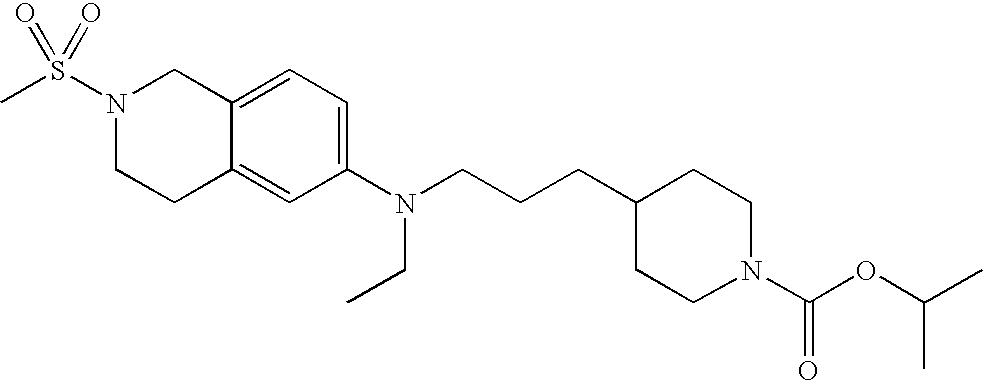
C1C2=CC(N(CCCC3CCN(C(=O)OC(C)C)CC3)CC)=CC=C2CN(S(C)(=O)=O)C1
